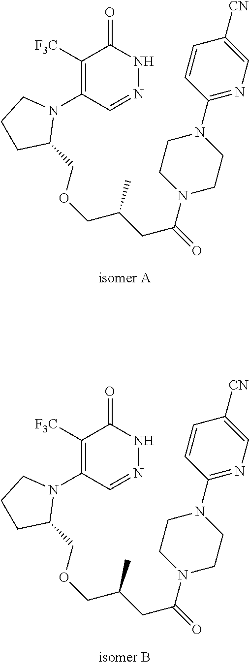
C1([F3C])=C(N2CCCC2COCC(CC(=O)N2CCN(C3=NC=C([CN])C=C3)CC2)C)C=NNC1=O.C1([F3C])=C(N2CCCC2COCC(CC(=O)N2CCN(C3=NC=C([CN])C=C3)CC2)C)C=NNC1=O
